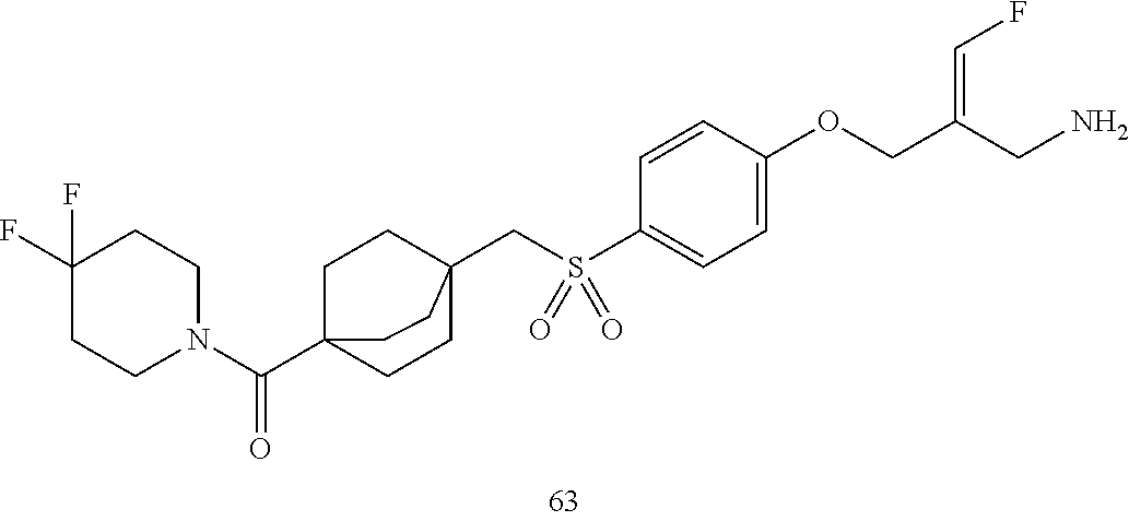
S(=O)(C1=CC=C(OCC(CN)=CF)C=C1)(CC12CCC(C(N3CCC(F)(F)CC3)=O)(CC1)CC2)=O
